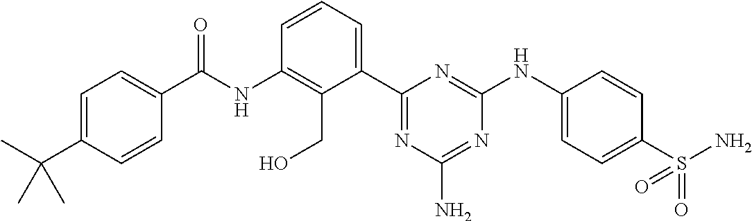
N(C1=C(CO)C(C2=NC(N)=NC(NC3=CC=C(S(=O)(N)=O)C=C3)=N2)=CC=C1)C(=O)C1=CC=C(C(C)(C)C)C=C1
